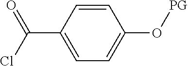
C1=CC(C(Cl)=O)=CC=C1O[PG]
